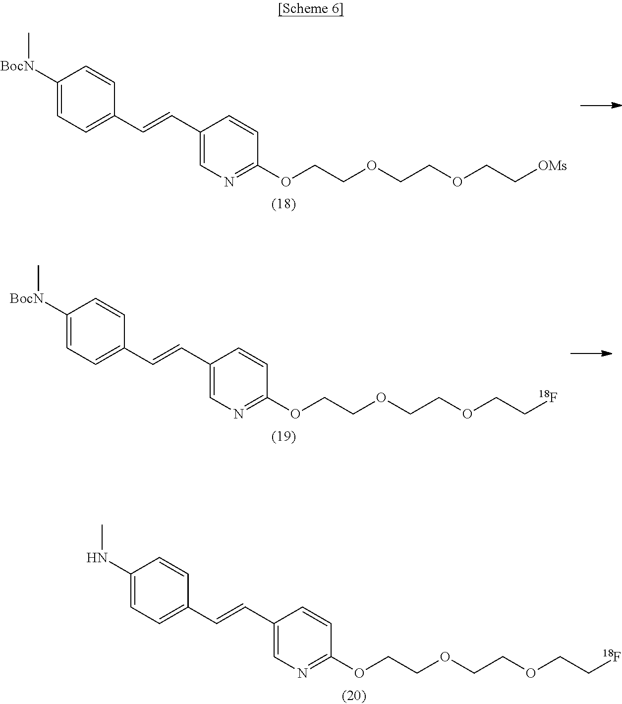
C1([BocN]C)=CC=C(C=CC2=CN=C(OCCOCCOCC[OMs])C=C2)C=C1.C1([BocN]C)=CC=C(C=CC2=CN=C(OCCOCCOCC[18F])C=C2)C=C1.C1(NC)=CC=C(C=CC2=CN=C(OCCOCCOCC[18F])C=C2)C=C1
